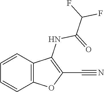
N(C(=O)C(F)F)C1=C(C#N)OC2=C1C=CC=C2
